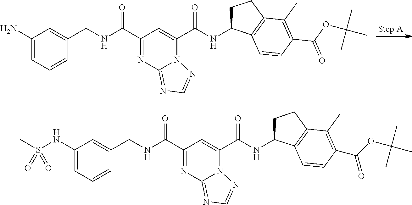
O=C(C1=NC2=NC=NN2C(C(NC2CCC3=C2C=CC(C(OC(C)(C)C)=O)=C3C)=O)=C1)NCC1=CC(N)=CC=C1.C1=C(NS(C)(=O)=O)C=C(CNC(C2=NC3=NC=NN3C(C(NC3CCC4=C3C=CC(C(OC(C)(C)C)=O)=C4C)=O)=C2)=O)C=C1
